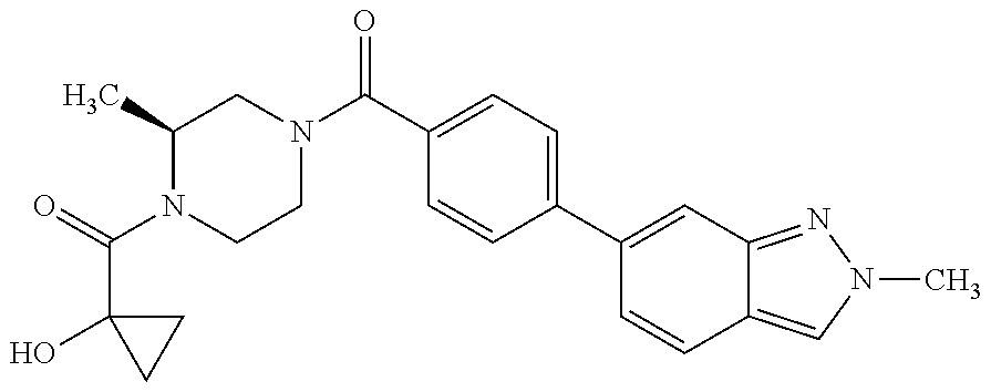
C1(C)N(C(C2(O)CC2)=O)CCN(C(=O)C2=CC=C(C3=CC4=NN(C)C=C4C=C3)C=C2)C1
